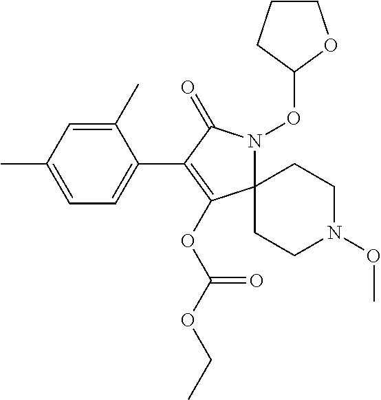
C1(C)=CC(C)=CC=C1C1=C(OC(OCC)=O)C2(N(OC3OCCC3)C1=O)CCN(OC)CC2
